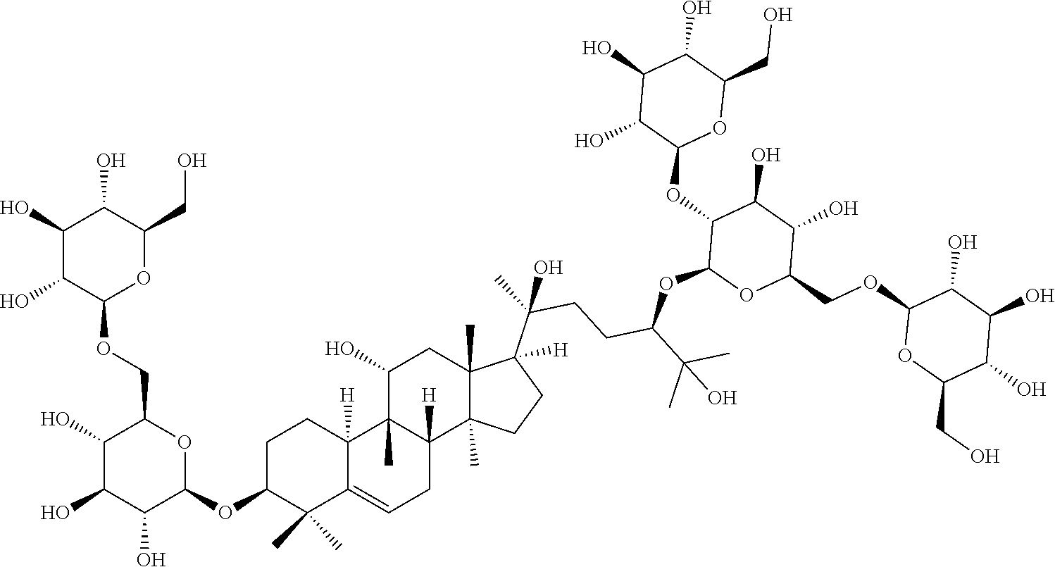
C1(O)C(O)C(OCC2C(O)C(O)C(O)C(OC3C(C)(C)C4=CCC5([H])C(C)(C4([H])CC3)C(O)CC3(C)C5(C)CCC3(C(C)(CCC(C(C)(C)O)OC3OC(COC4OC(CO)C(O)C(O)C4O)C(O)C(O)C3OC3OC(CO)C(O)C(O)C3O)O)[H])O2)OC(CO)C1O
